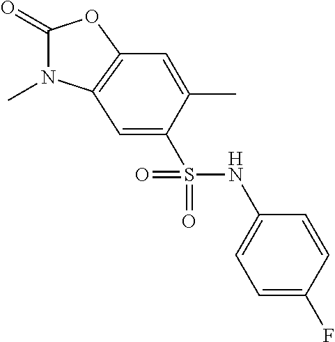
C1(=O)N(C)C2=C(O1)C=C(C)C(S(NC1=CC=C(F)C=C1)(=O)=O)=C2
